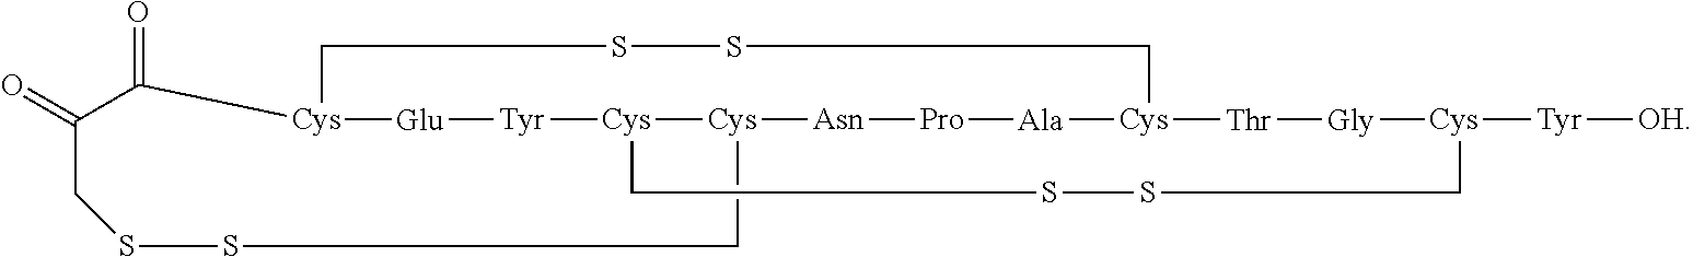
C1[Cys]2[Cys]3[Tyr][Glu][Cys](CSSC[Cys]([Ala][Pro][Asn]2)[Thr][Gly][Cys]([Tyr][OH])CSSC3)C(=O)C(=O)CSS1
